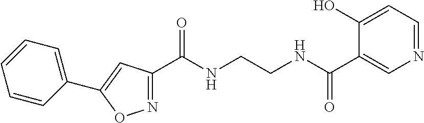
C1(C(NCCNC(C2=CN=CC=C2O)=O)=O)=NOC(C2=CC=CC=C2)=C1
